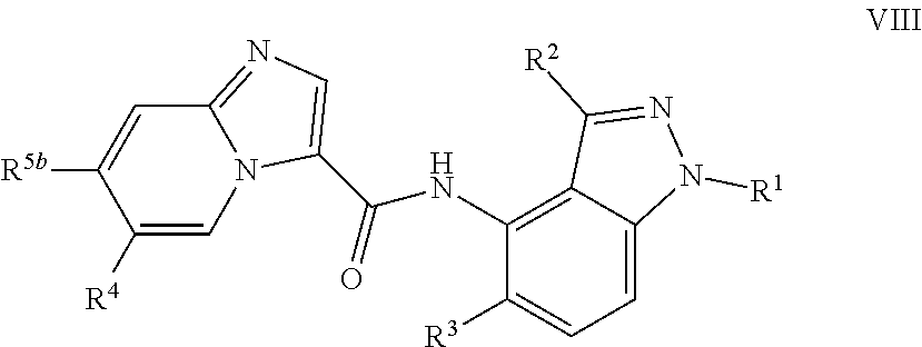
C12=NC=C(C(NC3=C4C(=CC=C3[R3])N([R1])N=C4[R2])=O)N1C=C([R4])C([R5b])=C2
